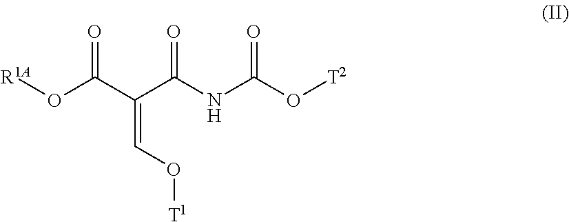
N(C(C(=CO[T1])C(=O)O[R1A])=O)C(O[T2])=O
